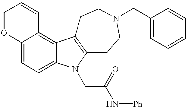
C12=CC=C3C(=C1C=CCO2)C1=C(N3CC(N[Ph])=O)CCN(CC2=CC=CC=C2)CC1
